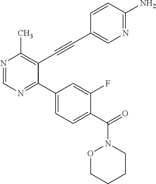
N1=CN=C(C2=CC=C(C(=O)N3OCCCC3)C(F)=C2)C(C#CC2=CN=C(N)C=C2)=C1C
